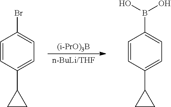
[(i-PrO)3B].[n-BuLi/THF].C1=CC(C2CC2)=CC=C1Br.C1=CC(C2CC2)=CC=C1B(O)O
